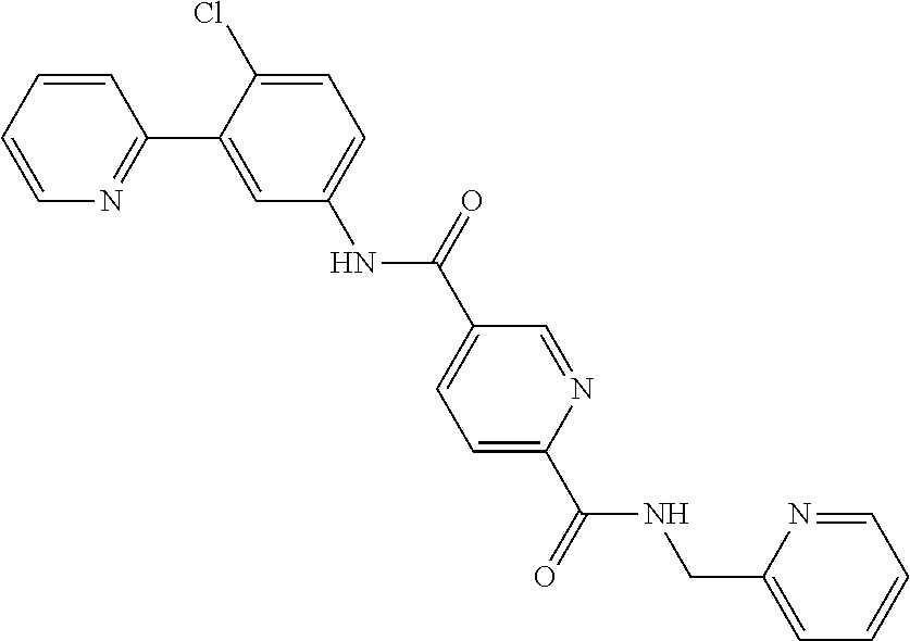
C1=CC=CN=C1C1=CC(NC(C2=CC=C(C(=O)NCC3=CC=CC=N3)N=C2)=O)=CC=C1Cl
